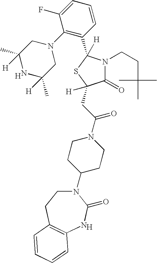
[H].N1(C2CCN(C(CC3([H])C(=O)N(CCC(C)(C)C)C(C4=C(N5CC(C)([H])NC(C)([H])C5)C(F)=CC=C4)([H])S3)=O)CC2)CCC2=C(NC1=O)C=CC=C2.[H]
